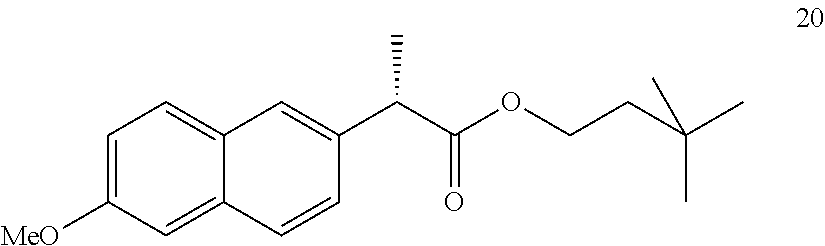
C1=C([MeO])C=C2C(=C1)C=C(C(C(OCCC(C)(C)C)=O)C)C=C2
